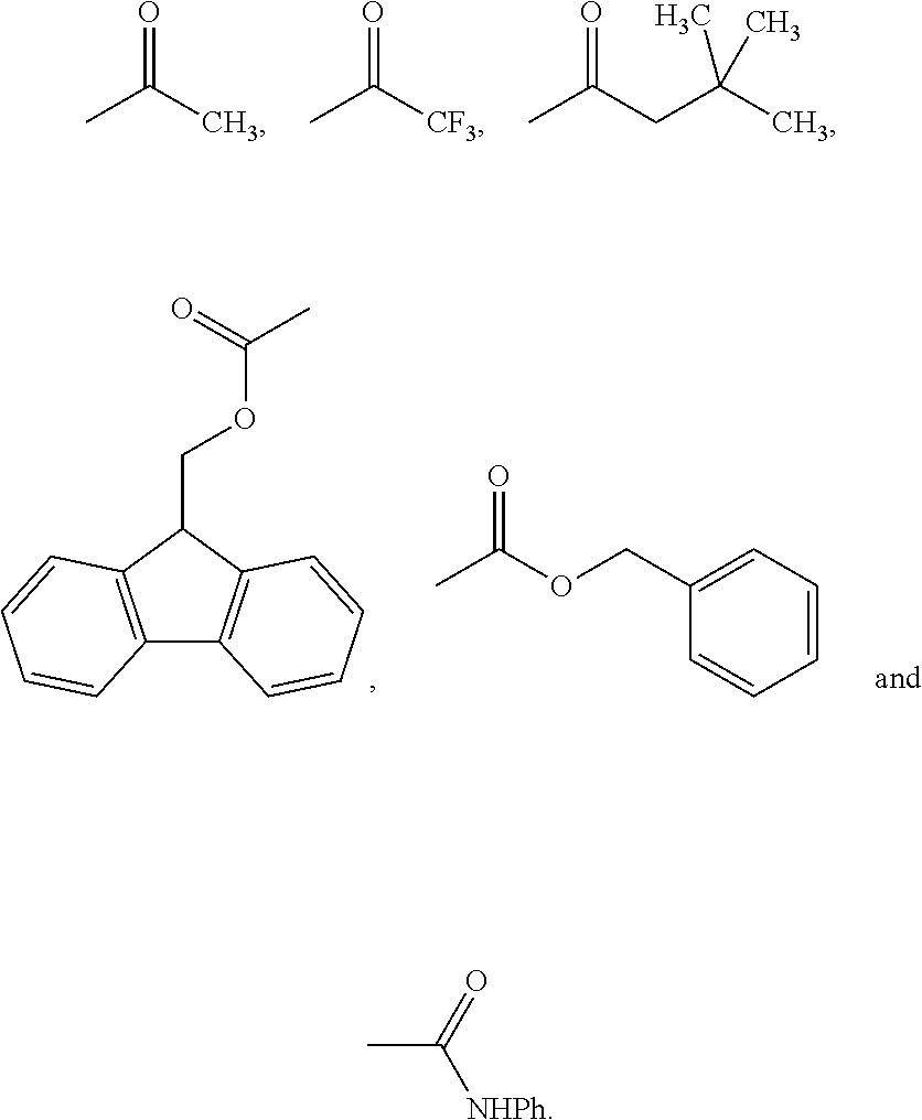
O=C(C)C.O=C(C)[CF3].C(CC(=O)C)(C)(C)C.C12=C(C(COC(=O)C)C3=C1C=CC=C3)C=CC=C2.C(OC(=O)C)C1=CC=CC=C1.CC(=O)[NHPh]
